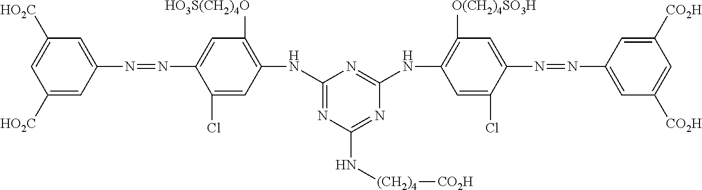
C1([HO2C])=CC(N=NC2=CC([HO3S(CH2)4O])=C(NC3=NC(N[(CH2)4][CO2H])=NC(NC4=C([O(CH2)4SO3H])C=C(N=NC5=CC([CO2H])=CC([CO2H])=C5)C(Cl)=C4)=N3)C=C2Cl)=CC([HO2C])=C1
